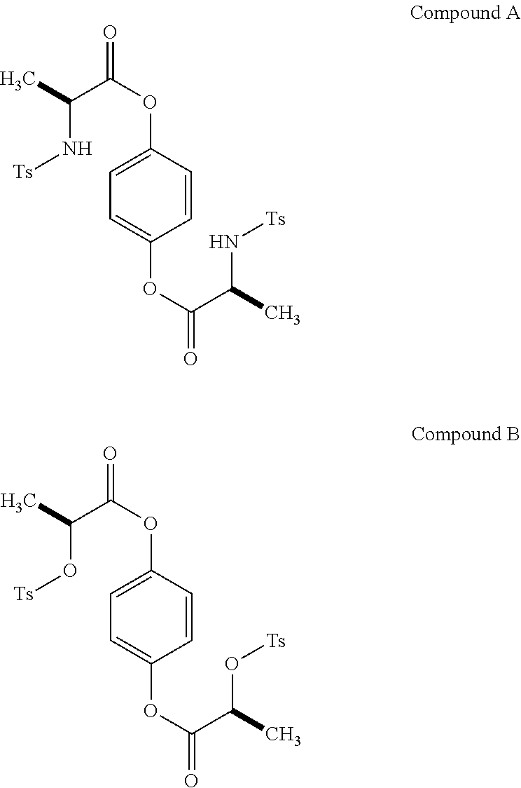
C1(OC(C(C)N[Ts])=O)=CC=C(OC(C(C)N[Ts])=O)C=C1.C1(OC(C(C)O[Ts])=O)=CC=C(OC(C(C)O[Ts])=O)C=C1
